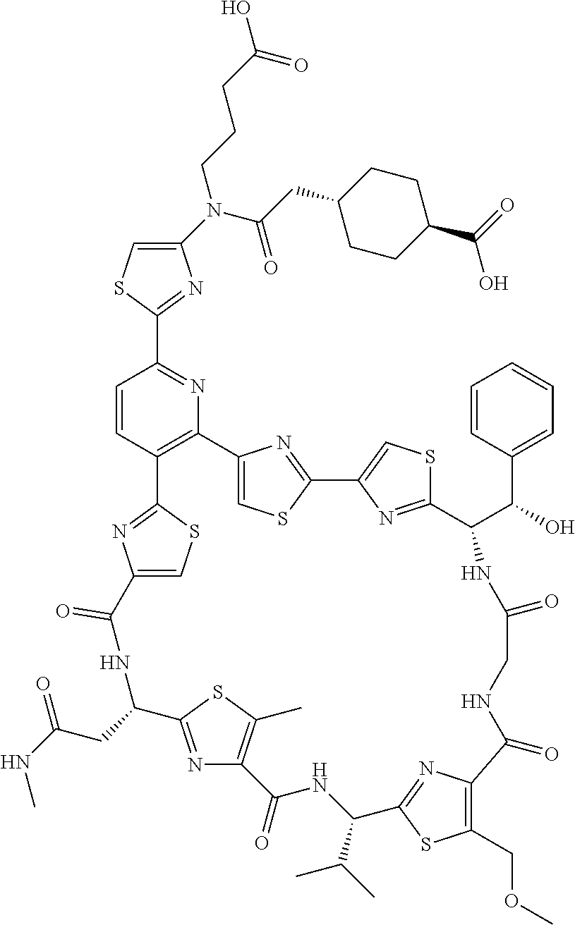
C1(N(C(CC2CCC(C(O)=O)CC2)=O)CCCC(O)=O)=CSC(C2=NC3=C(C=C2)C2=NC(=CS2)C(=O)NC(CC(=O)NC)C2=NC(=C(C)S2)C(=O)NC(C(C)C)C2=NC(=C(COC)S2)C(=O)NCC(=O)NC(C(C2=CC=CC=C2)O)C2=NC(=CS2)C2=NC3=CS2)=N1
